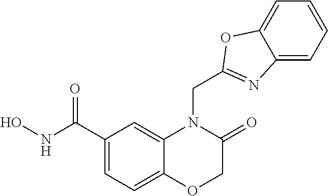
C1(C(NO)=O)=CC=C2C(=C1)N(CC1=NC3=CC=CC=C3O1)C(=O)CO2
